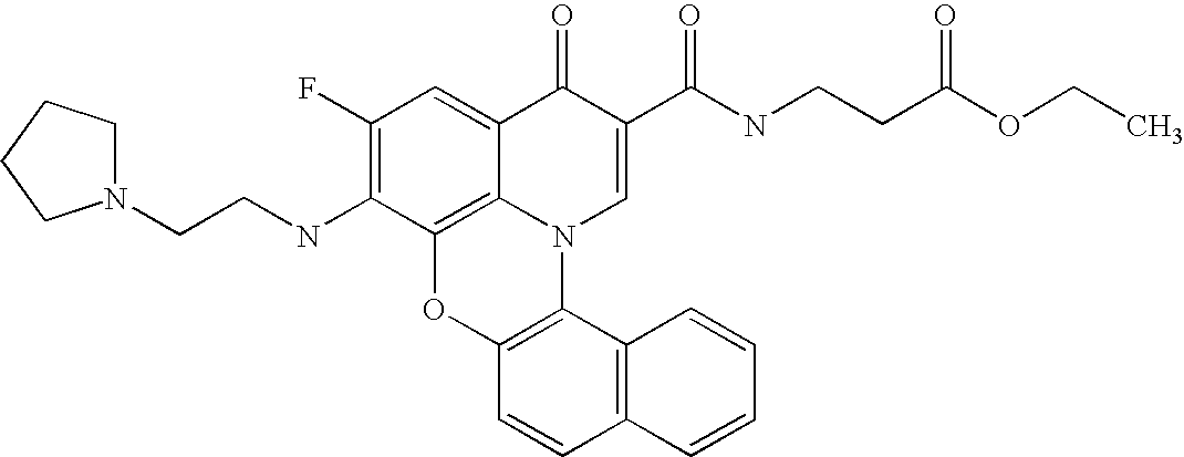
C1(F)=C(NCCN2CCCC2)C2=C3C(=C1)C(=O)C(C(NCCC(=O)OCC)=O)=CN3C1=C(O2)C=CC2=C1C=CC=C2
